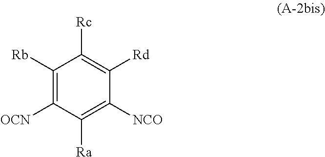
C1([Rb])=C([OCN])C([Ra])=C([NCO])C([Rd])=C1[Rc]
